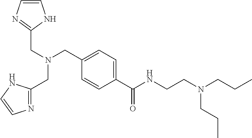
C1=CN=C(CN(CC2=CC=C(C(NCCN(CCC)CCC)=O)C=C2)CC2=NC=CN2)N1
